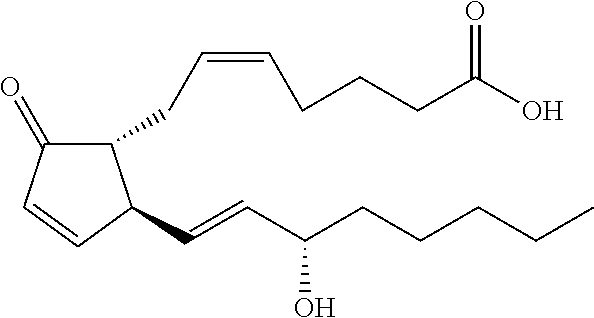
C1(CC=CCCCC(O)=O)C(=O)C=CC1C=CC(CCCCC)O
